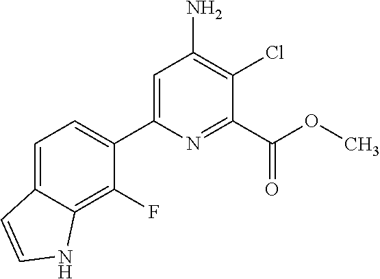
C1=C2C(=C(F)C(C3=CC(N)=C(Cl)C(C(OC)=O)=N3)=C1)NC=C2
